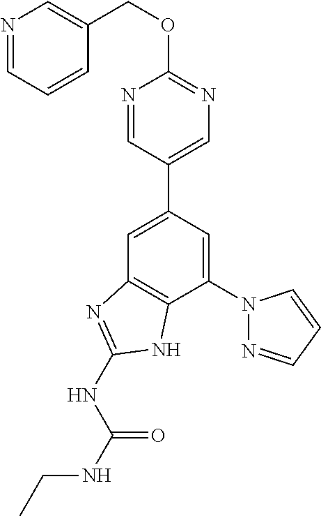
C1=C(C2=CN=C(OCC3=CN=CC=C3)N=C2)C=C(N2N=CC=C2)C2=C1N=C(NC(NCC)=O)N2
